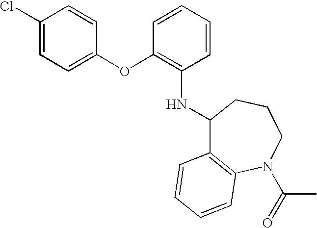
C1(OC2=C(NC3C4=C(N(C(C)=O)CCC3)C=CC=C4)C=CC=C2)=CC=C(Cl)C=C1
